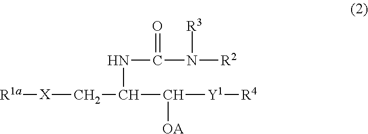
[R1a][X]CC(C([Y1][R4])[OA])NC(N([R2])[R3])=O
